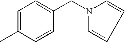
C1(CN2C=CC=C2)=CC=C(C)C=C1
